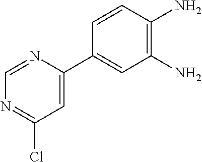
N1=C(Cl)C=C(C2=CC(N)=C(N)C=C2)N=C1
